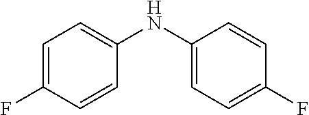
C1=C(F)C=CC(NC2=CC=C(F)C=C2)=C1
